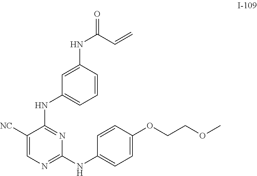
C1=CC(NC(=O)C=C)=CC(NC2=NC(NC3=CC=C(OCCOC)C=C3)=NC=C2[NC])=C1
